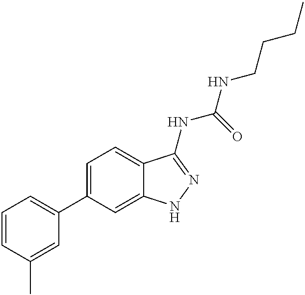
C1=CC(C)=CC(C2=CC=C3C(=C2)NN=C3NC(NCCCC)=O)=C1
